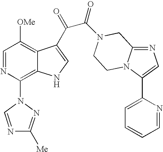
C1=NC(N2N=C([Me])N=C2)=C2C(=C1[OMe])C(C(=O)C(=O)N1CC3=NC=C(C4=CC=CC=N4)N3CC1)=CN2
